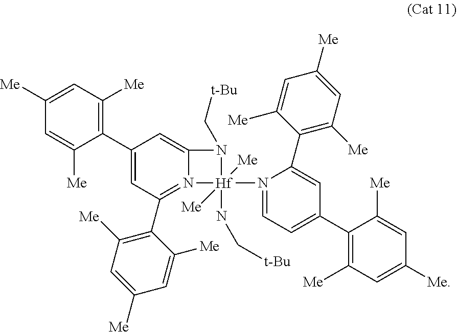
C1([Me])=CC([Me])=C(C2=CC(C3=C([Me])C=C([Me])C=C3[Me])=N3C(=C2)N(C[t-Bu])[Hf]3(N2=CC=C(C3=C([Me])C=C([Me])C=C3[Me])C=C2C2=C([Me])C=C([Me])C=C2[Me])([Me])([Me])NC[t-Bu])C([Me])=C1
